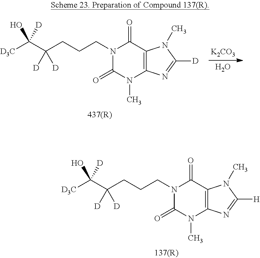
C12=C(C(=O)N(CCCC(C([D3C])(O)[D])([D])[D])C(=O)N1C)N(C)C([D])=N2.[K2CO3].O.C12=C(C(=O)N(CCCC([D])([D])C([D3C])(O)[D])C(=O)N1C)N(C)C([H])=N2
